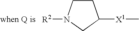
C1CN([R2])CC1[X1]C
